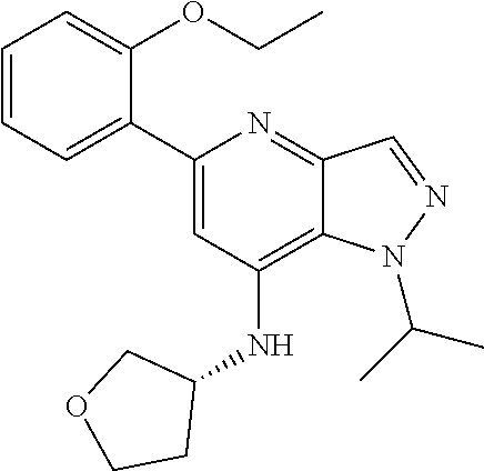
C1(C2=CC(NC3CCOC3)=C3C(=N2)C=NN3C(C)C)=CC=CC=C1OCC
